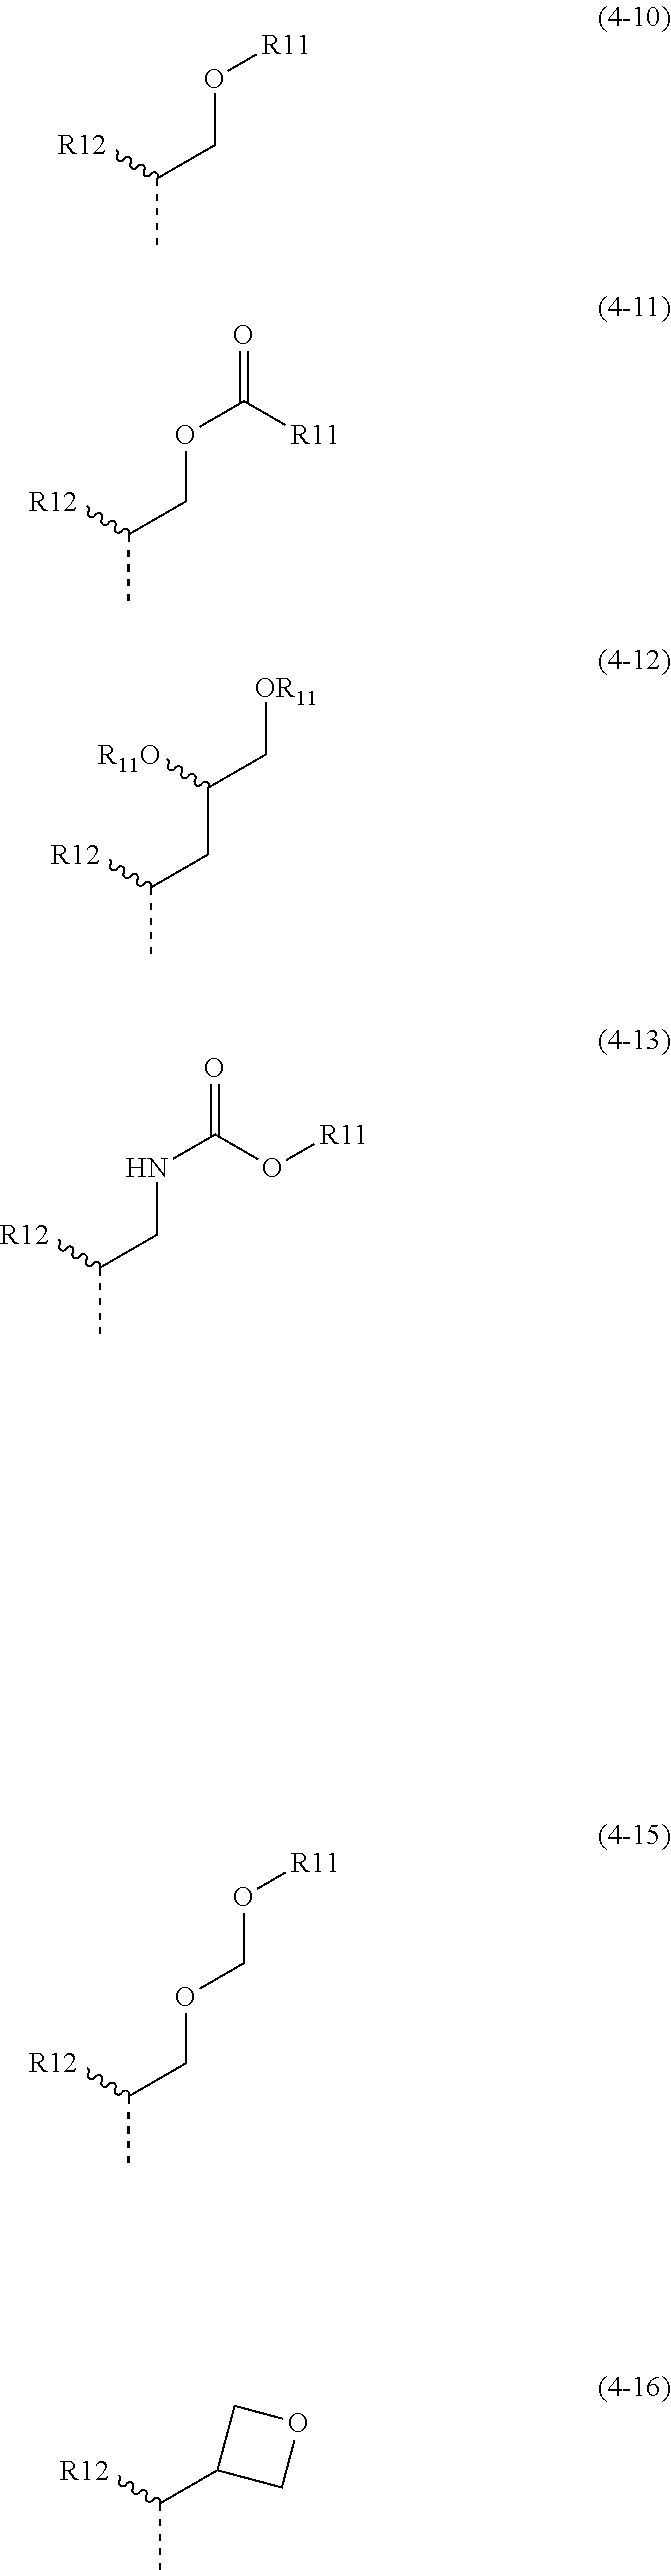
CC([R12])CO[R11].CC([R12])COC(=O)[R11].CC([R12])CC(C[OR11])[R11O].CC([R12])CNC(=O)O[R11].CC([R12])COCO[R11].CC([R12])C1COC1
